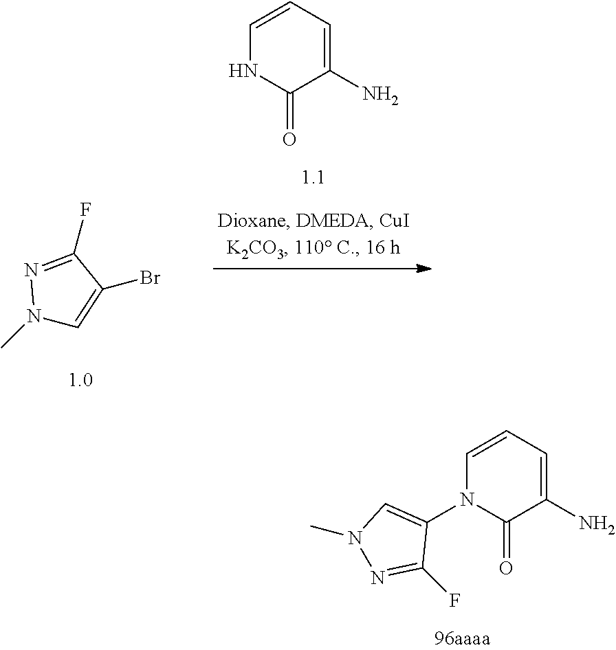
C1=CC=C(N)C(=O)N1.FC1=NN(C)C=C1Br.C1=CC=C(N)C(=O)N1C1=CN(C)N=C1F
